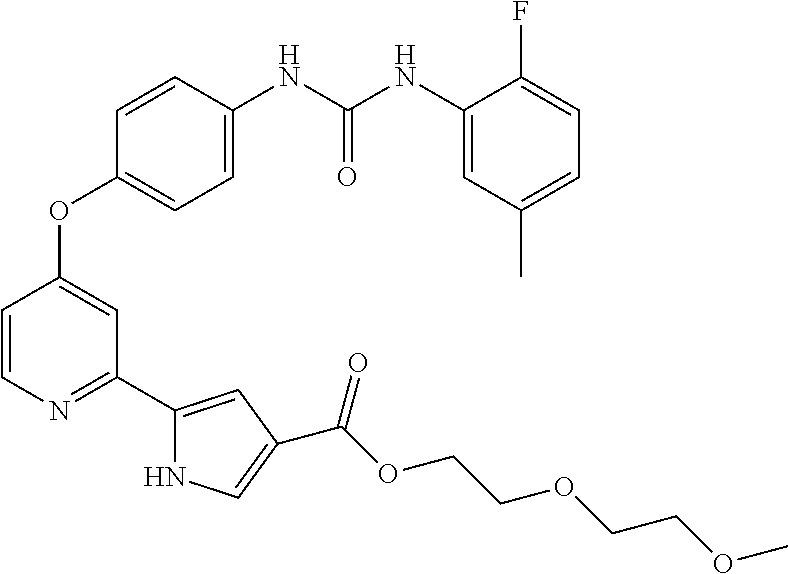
C1(OC2=CC(C3=CC(C(OCCOCCOC)=O)=CN3)=NC=C2)=CC=C(NC(NC2=CC(C)=CC=C2F)=O)C=C1
